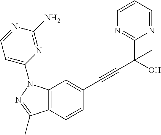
C12=C(C=C(C#CC(C3=NC=CC=N3)(O)C)C=C1)N(C1=CC=NC(N)=N1)N=C2C
